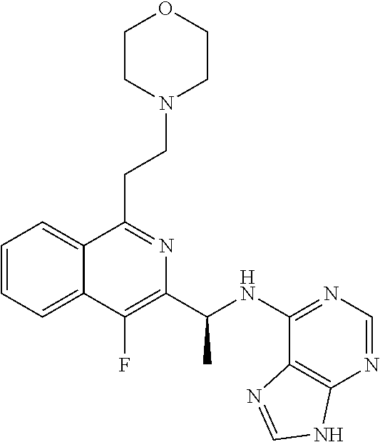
C1=CC=C2C(=C1)C(CCN1CCOCC1)=NC(C(NC1=NC=NC3=C1N=CN3)C)=C2F
